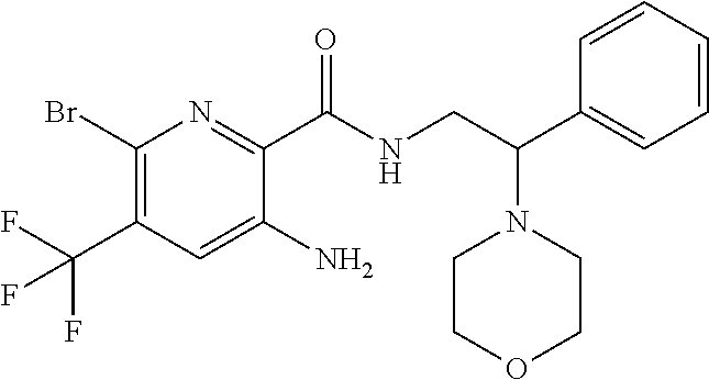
C1(Br)=C(C(F)(F)F)C=C(N)C(C(NCC(N2CCOCC2)C2=CC=CC=C2)=O)=N1
